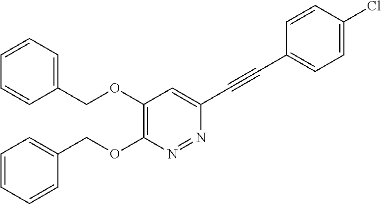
C1(COC2=C(OCC3=CC=CC=C3)N=NC(C#CC3=CC=C(Cl)C=C3)=C2)=CC=CC=C1
